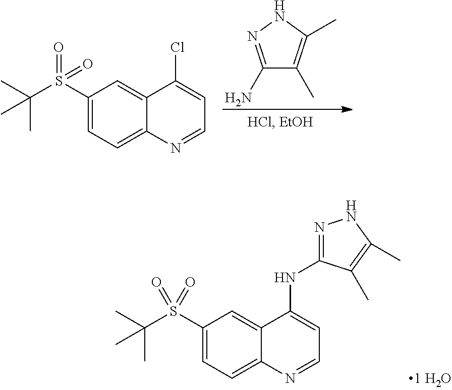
C1(S(=O)(=O)C(C)(C)C)=CC=C2C(=C1)C(Cl)=CC=N2.C1(N)=NNC(C)=C1C.C1(S(=O)(=O)C(C)(C)C)=CC=C2C(=C1)C(NC1=NNC(C)=C1C)=CC=N2
